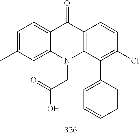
C1=C(C)C=C2C(=C1)C(=O)C1=C(N2CC(=O)O)C(C2=CC=CC=C2)=C(Cl)C=C1
